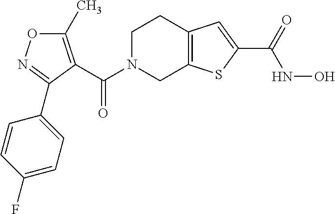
C1(C)=C(C(N2CC3=C(CC2)C=C(C(=O)NO)S3)=O)C(C2=CC=C(F)C=C2)=NO1
